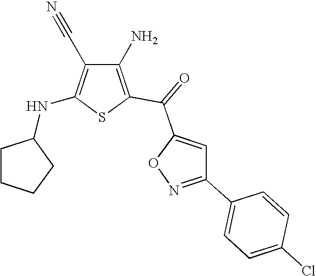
C1(N)=C(C(=O)C2=CC(C3=CC=C(Cl)C=C3)=NO2)SC(NC2CCCC2)=C1C#N
